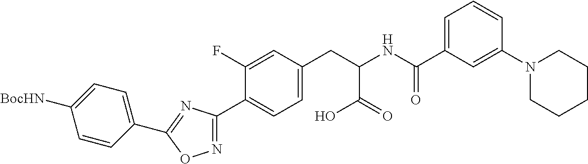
C1(C2=CC=C(CC(NC(=O)C3=CC=CC(N4CCCCC4)=C3)C(=O)O)C=C2F)=NOC(C2=CC=C([BocHN])C=C2)=N1
